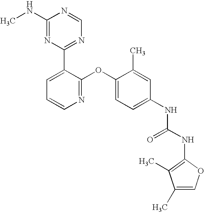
C1(NC)=NC(C2=CC=CN=C2OC2=CC=C(NC(NC3=C(C)C(C)=CO3)=O)C=C2C)=NC=N1
